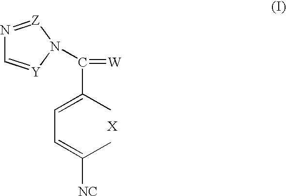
N1=[Z]N(C(C(=CC=C(C)[NC])C)=[W])[Y]=C1
